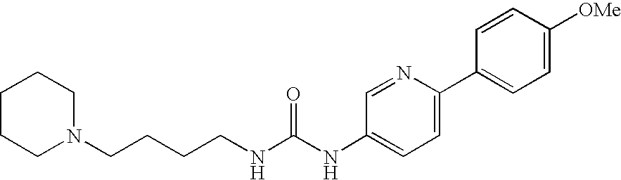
C1CCN(CCCCNC(NC2=CC=C(C3=CC=C([OMe])C=C3)N=C2)=O)CC1
